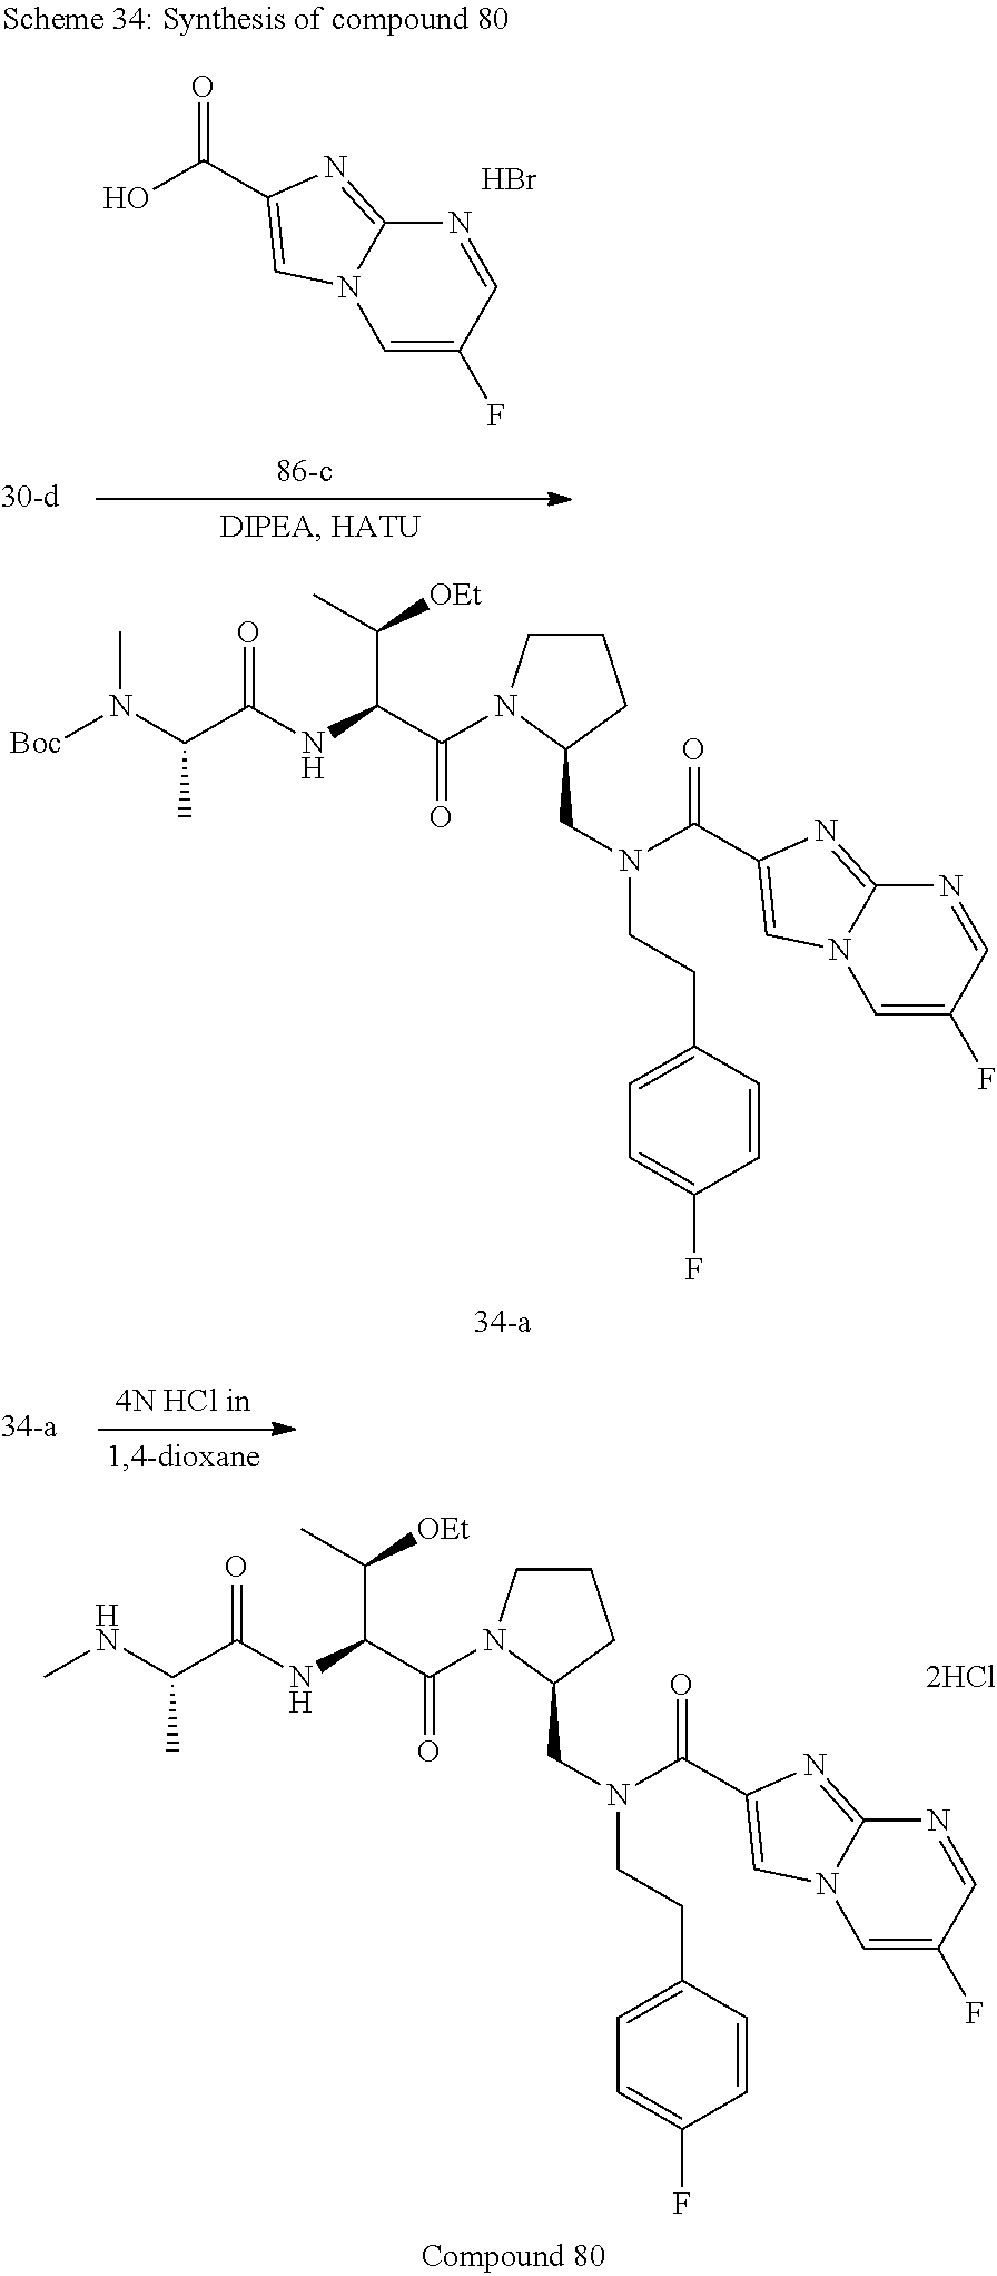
N(C(C([OEt])C)C(=O)N1CCCC1CN(C(=O)C1=CN2C(=N1)N=CC(F)=C2)CCC1=CC=C(F)C=C1)C(=O)C(C)N([Boc])C.N(C(C([OEt])C)C(=O)N1CCCC1CN(C(=O)C1=CN2C(=N1)N=CC(F)=C2)CCC1=CC=C(F)C=C1)C(=O)C(C)NC.OC(=O)C1=CN2C(=N1)N=CC(F)=C2.Br
